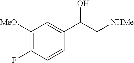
C1([MeO])=C(F)C=CC(C(C([NHMe])C)O)=C1
